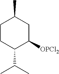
C1CC(C(C)C)C([OPCl2])CC1C
